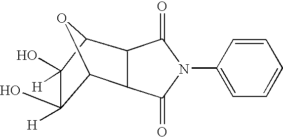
C12OC(C3C1C(=O)N(C1=CC=CC=C1)C3=O)C(O)([H])C2(O)[H]
